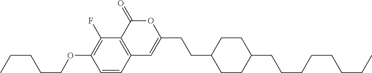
C1=CC2=C(C(F)=C1OCCCCC)C(=O)OC(CCC1CCC(CCCCCCCC)CC1)=C2
